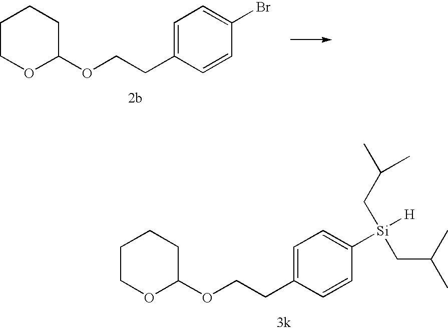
C1COC(OCCC2=CC=C(Br)C=C2)CC1.C1COC(OCCC2=CC=C([Si](CC(C)C)(CC(C)C)[H])C=C2)CC1
